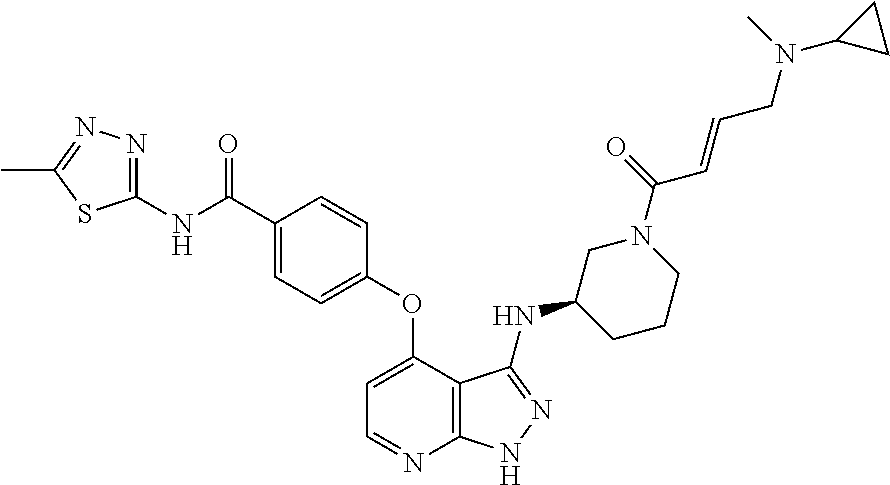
C1(NC(=O)C2=CC=C(OC3=CC=NC4=C3C(NC3CCCN(C(C=CCN(C)C5CC5)=O)C3)=NN4)C=C2)=NN=C(C)S1
